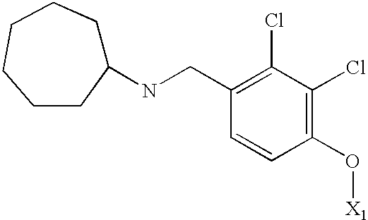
N(CC1=C(Cl)C(Cl)=C(O[X1])C=C1)C1CCCCCC1
